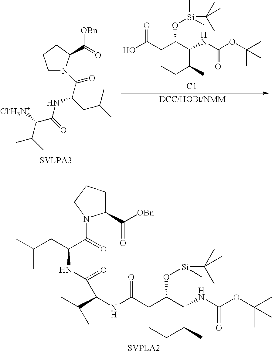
C(CC(C(=O)N1C(C([OBn])=O)CCC1)NC(C(NC(CC(C(NC(OC(C)(C)C)=O)C(C)CC)O[Si](C(C)(C)C)(C)C)=O)C(C)C)=O)(C)C.OC(CC(C(NC(OC(C)(C)C)=O)C(C)CC)O[Si](C(C)(C)C)(C)C)=O.[C1].C1N(C(C(CC(C)C)NC(C([Cl-H3N+])C(C)C)=O)=O)C(C(=O)[OBn])CC1
